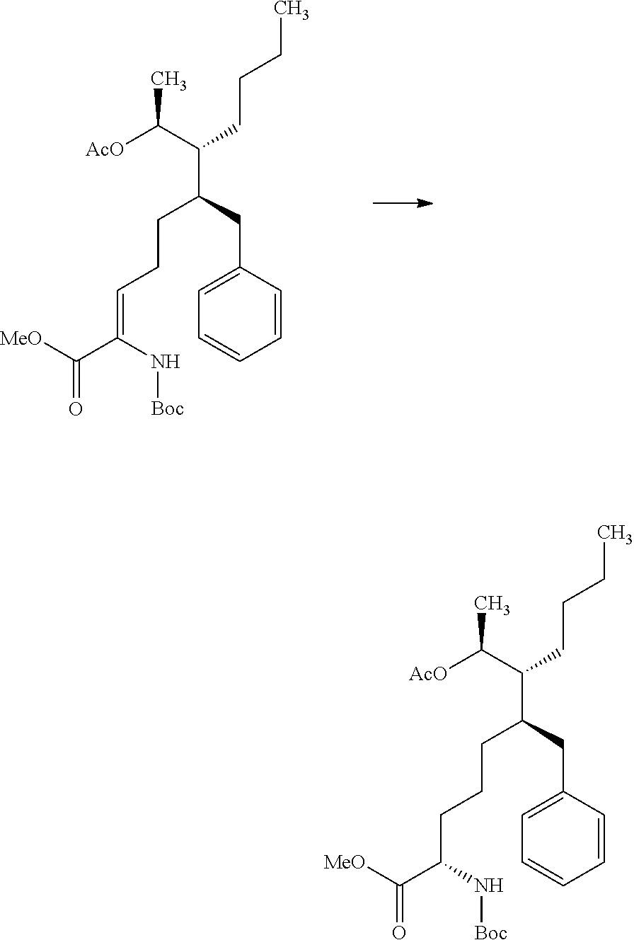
[AcO]C(C(C(CCC=C(C([MeO])=O)N[Boc])CC1=CC=CC=C1)CCCC)C.[AcO]C(C(C(CCCC(C([MeO])=O)N[Boc])CC1=CC=CC=C1)CCCC)C
